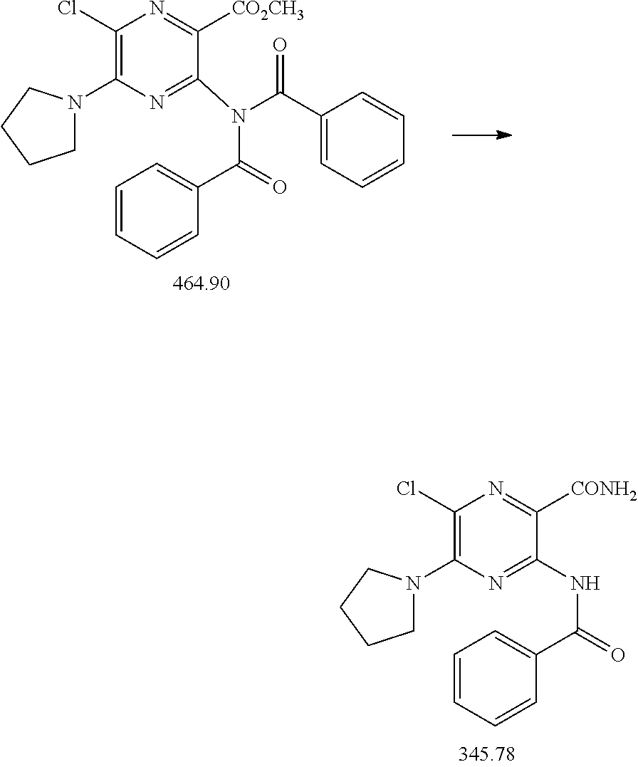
C1(Cl)=C(N2CCCC2)N=C(NC(=O)C2=CC=CC=C2)C([CONH2])=N1.C1(Cl)=C(N2CCCC2)N=C(N(C(C2=CC=CC=C2)=O)C(=O)C2=CC=CC=C2)C([CO2CH3])=N1
